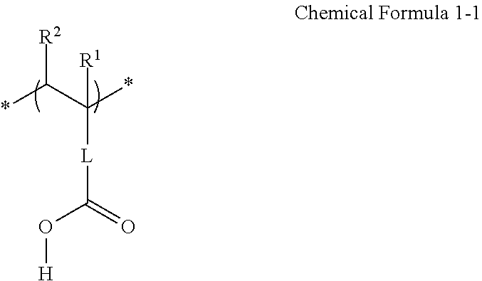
[R2]C(C(*)([R1])[L]C(=O)O[H])*
